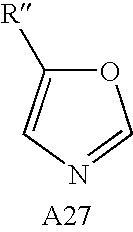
O1C([R])=CN=C1
